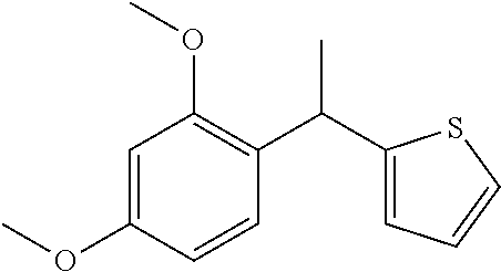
C1=C(OC)C=CC(C(C2=CC=CS2)C)=C1OC
